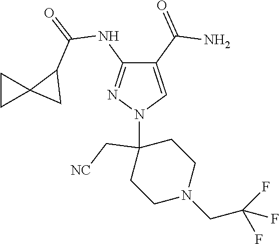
C1(C(=O)N)=CN(C2(C[NC])CCN(CC(F)(F)F)CC2)N=C1NC(=O)C1C2(C1)CC2
